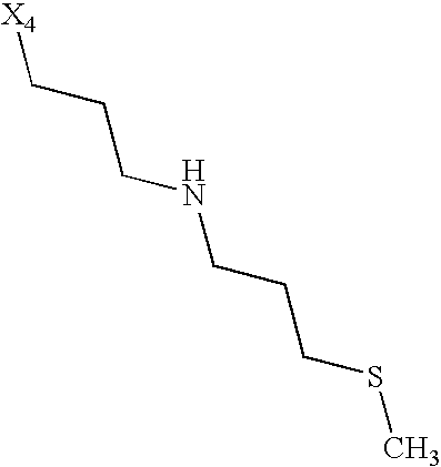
[X4]CCCNCCCSC
